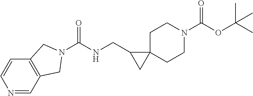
C1C2(CCN(C(OC(C)(C)C)=O)C1)C(CNC(=O)N1CC3=C(C=CN=C3)C1)C2
